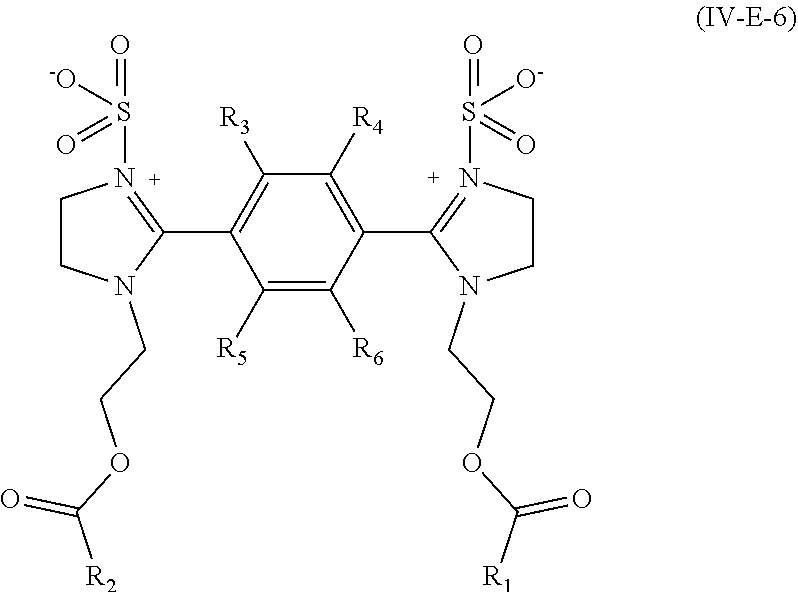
C(OCCN1CCN(S(=O)(=O)[O-])=C1C1=C([R4])C([R3])=C(C2=N(S(=O)(=O)[-O])CCN2CCOC([R2])=O)C([R5])=C1[R6])([R1])=O
